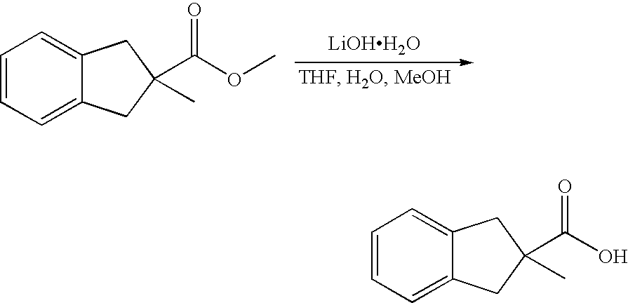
[LiOHH2O].C1=CC=C2C(=C1)CC(C(OC)=O)(C)C2.C1=CC=C2C(=C1)CC(C(O)=O)(C)C2
